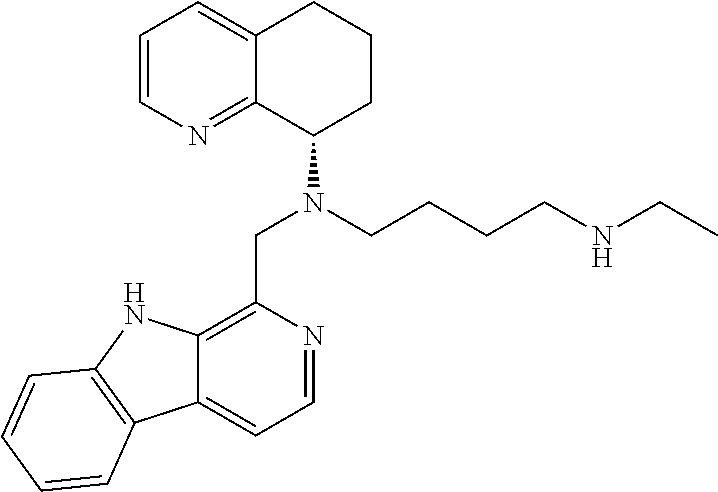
C1=CN=C2C(=C1)CCCC2N(CCCCNCC)CC1=C2C(=CC=N1)C1=C(N2)C=CC=C1
